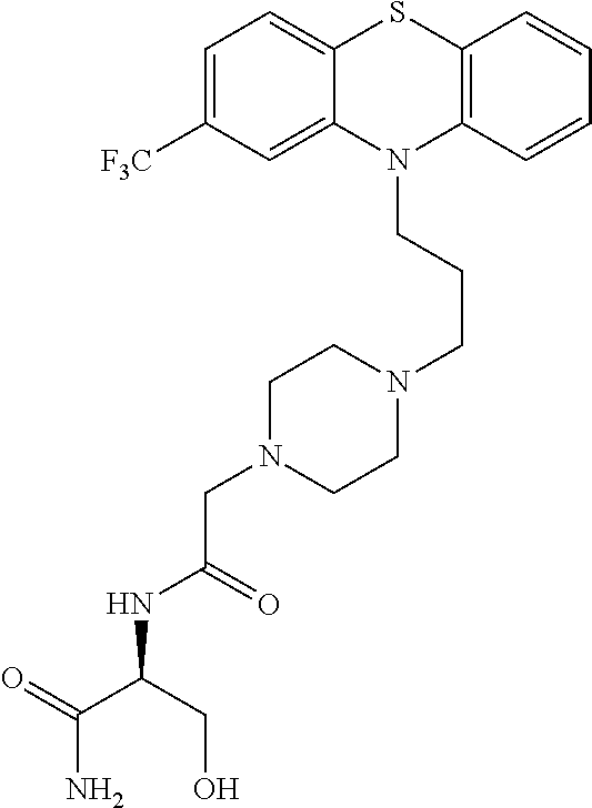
C1=C([F3C])C=C2C(=C1)SC1=C(N2CCCN2CCN(CC(NC(C(N)=O)CO)=O)CC2)C=CC=C1
